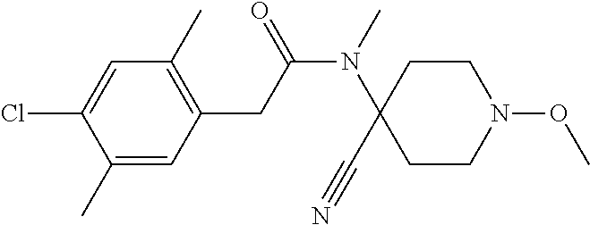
C1=C(Cl)C(C)=CC(CC(N(C2(C#N)CCN(OC)CC2)C)=O)=C1C
